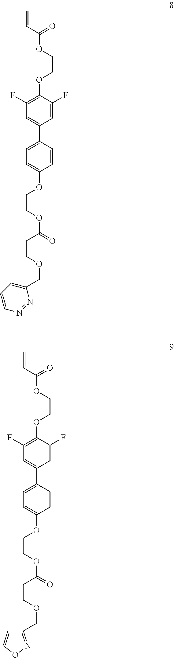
C1=CC(C2=CC(F)=C(OCCOC(C=C)=O)C(F)=C2)=CC=C1OCCOC(=O)CCOCC1=CC=CN=N1.C1=CC(C2=CC(F)=C(OCCOC(C=C)=O)C(F)=C2)=CC=C1OCCOC(=O)CCOCC1=NOC=C1
